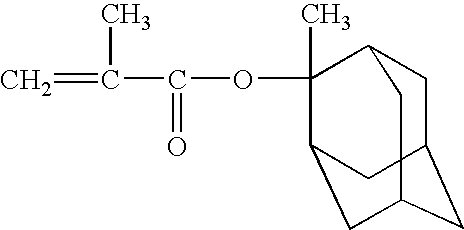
C=C(C(OC1(C)C2CC3CC(CC1C3)C2)=O)C
